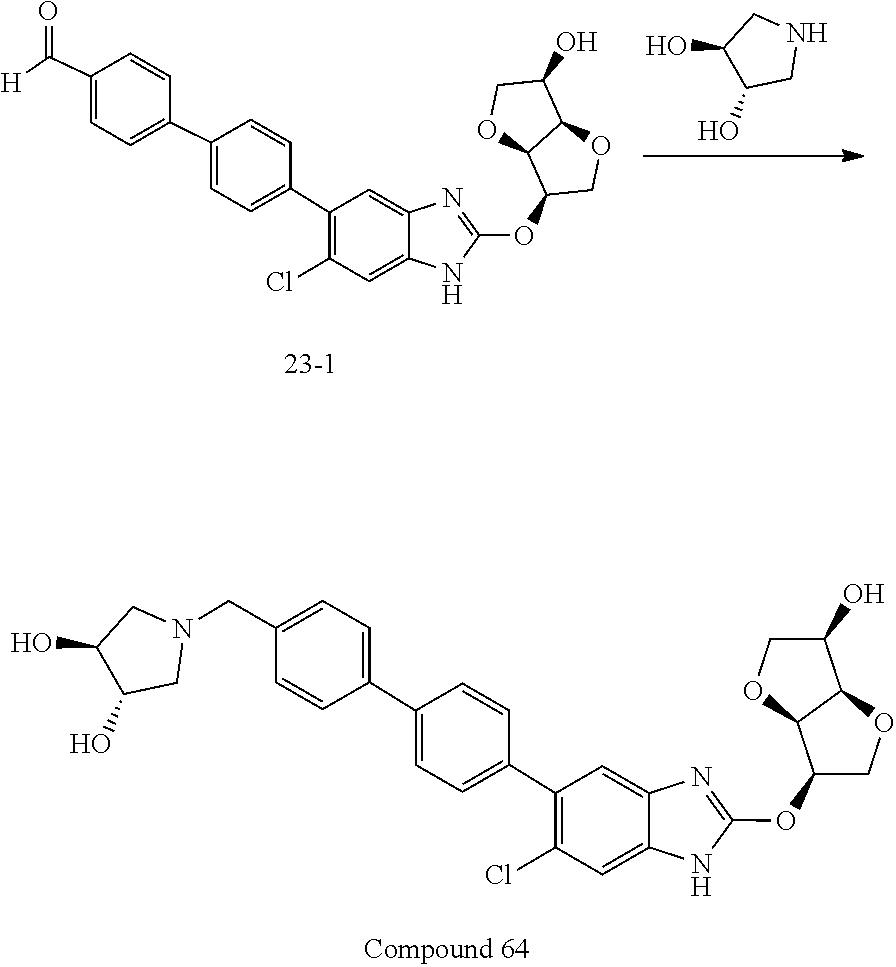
OC1C(O)CN(CC2=CC=C(C3=CC=C(C4=C(Cl)C=C5NC(OC6C7OCC(O)C7OC6)=NC5=C4)C=C3)C=C2)C1.OC1C(O)CNC1.C12C(OC3=NC4=CC(C5=CC=C(C6=CC=C(C([H])=O)C=C6)C=C5)=C(Cl)C=C4N3)COC1C(O)CO2
